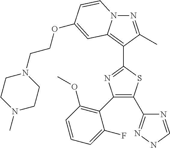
N1=C(C)C(C2=NC(C3=C(OC)C=CC=C3F)=C(C3=NNC=N3)S2)=C2N1C=CC(OCCN1CCN(C)CC1)=C2
